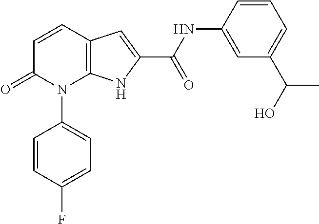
C12=C(C=CC(=O)N1C1=CC=C(F)C=C1)C=C(C(NC1=CC(C(O)C)=CC=C1)=O)N2
